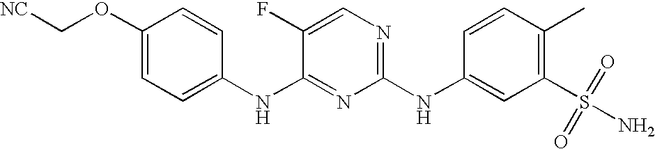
C1(OC[NC])=CC=C(NC2=NC(NC3=CC(S(=O)(=O)N)=C(C)C=C3)=NC=C2F)C=C1
